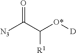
[N3]C(=O)C([O*][D])[R1]
